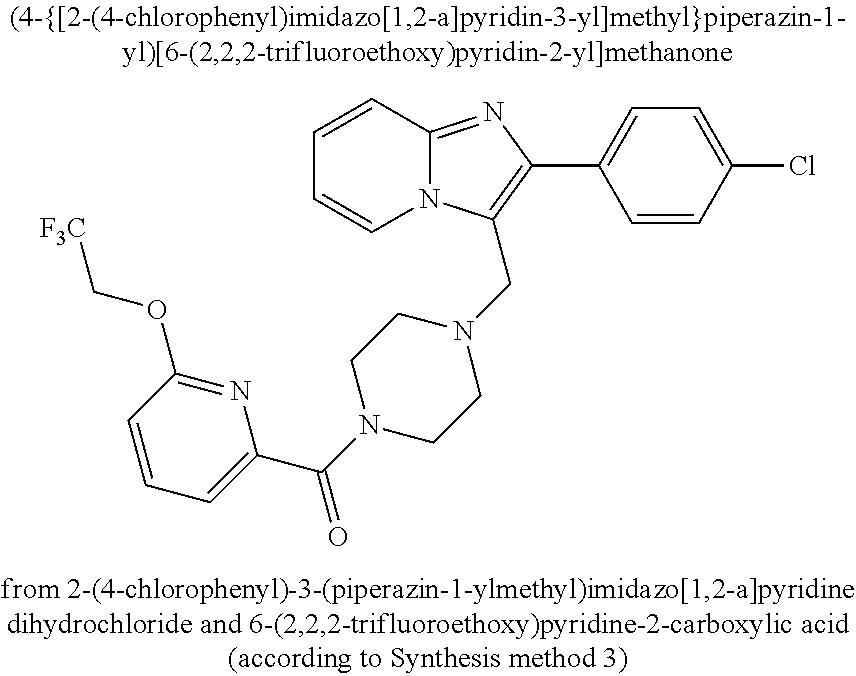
C1=CC2=NC(C3=CC=C(Cl)C=C3)=C(CN3CCN(C(C4=CC=CC(OC[CF3])=N4)=O)CC3)N2C=C1
